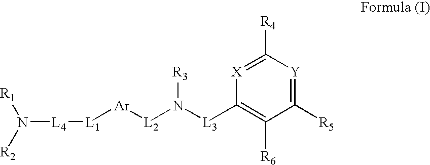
C1([R4])=[X]C([L3]N([L2][Ar][L1][L4]N([R1])[R2])[R3])=C([R6])C([R5])=[Y]1
